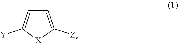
C1=C([Z])[X]C([Y])=C1
